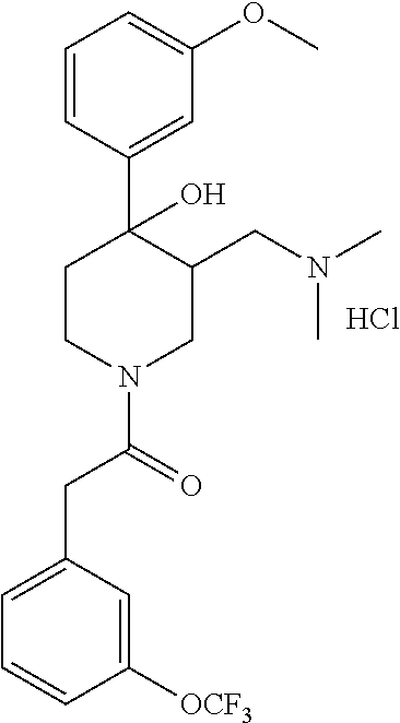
C1=CC(C2(O)CCN(C(CC3=CC=CC([OCF3])=C3)=O)CC2CN(C)C)=CC(OC)=C1.Cl
